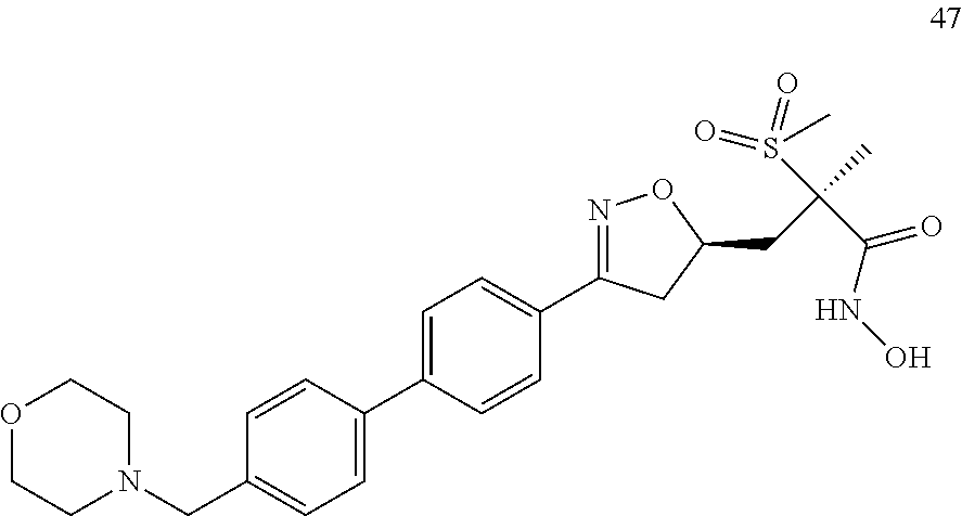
C1=CC(C2=CC=C(C3=NOC(CC(C)(C(NO)=O)S(=O)(=O)C)C3)C=C2)=CC=C1CN1CCOCC1
